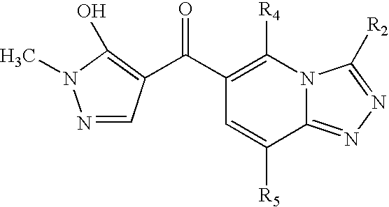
C1(C(=O)C2=C(O)N(C)N=C2)=C([R4])N2C(=NN=C2[R2])C([R5])=C1
